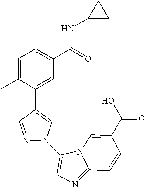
C1=C(C)C(C2=CN(C3=CN=C4N3C=C(C(O)=O)C=C4)N=C2)=CC(C(=O)NC2CC2)=C1
